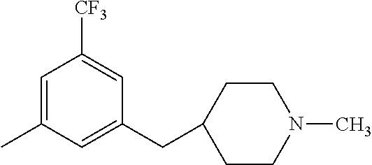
C1=C(C)C=C(CC2CCN(C)CC2)C=C1[CF3]
